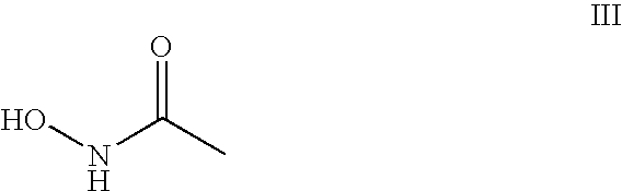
ONC(C)=O
